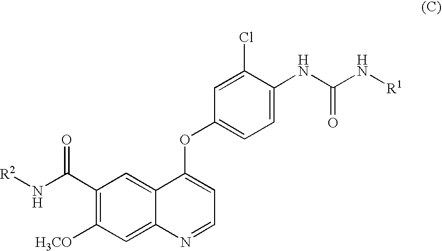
C1=C(Cl)C(NC(N[R1])=O)=CC=C1OC1=CC=NC2=CC([H3CO])=C(C(N[R2])=O)C=C12
